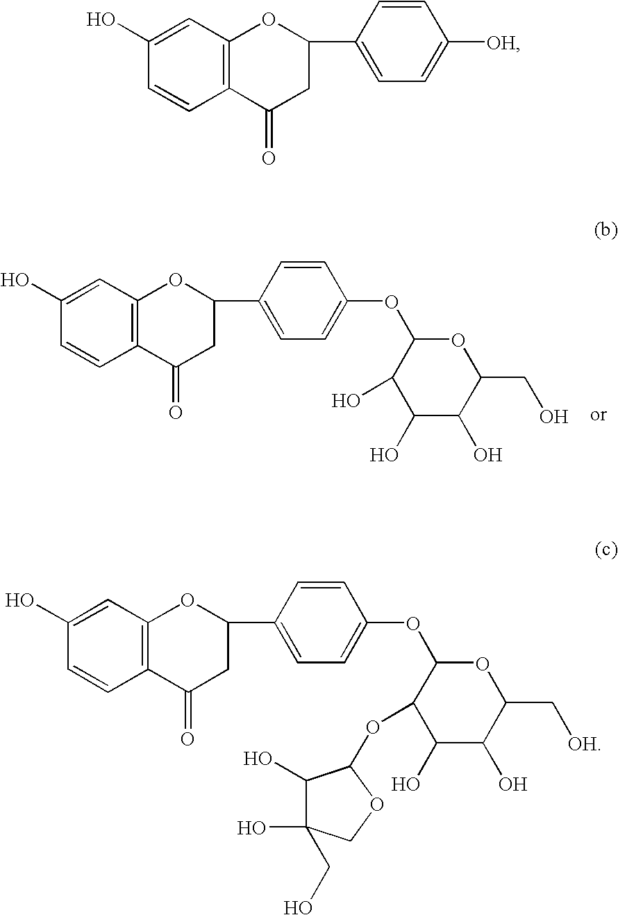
C12=C(C(=O)CC(C3=CC=C(OC4C(O)C(O)C(O)C(CO)O4)C=C3)O1)C=CC(O)=C2.C12=C(C(=O)CC(C3=CC=C([OH])C=C3)O1)C=CC(O)=C2.C12=C(C(=O)CC(C3=CC=C(OC4C(OC5C(O)C(O)(CO)CO5)C(O)C(O)C(C[OH])O4)C=C3)O1)C=CC(O)=C2
